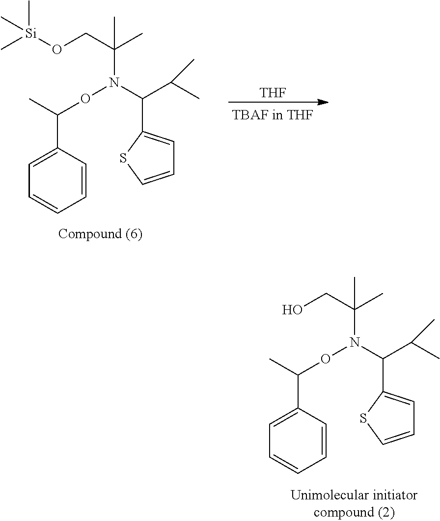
C[Si](OCC(C)(C)N(C(C(C)C)C1=CC=CS1)OC(C1=CC=CC=C1)C)(C)C.[THF].OCC(C)(C)N(C(C(C)C)C1=CC=CS1)OC(C1=CC=CC=C1)C
